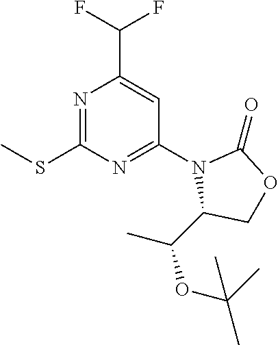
C(C)(OC(C)(C)C)C1N(C2=NC(SC)=NC(C(F)F)=C2)C(=O)OC1
